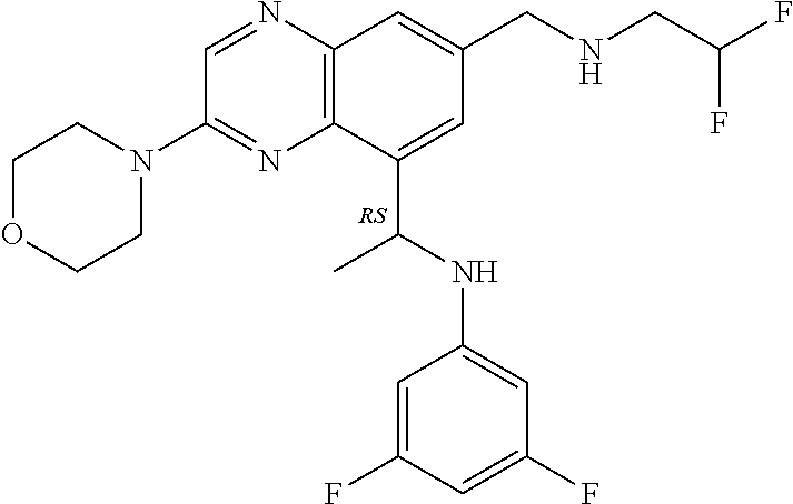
C12=C(N=CC(N3CCOCC3)=N1)C=C(CNCC(F)F)C=C2C(C)NC1=CC(F)=CC(F)=C1
